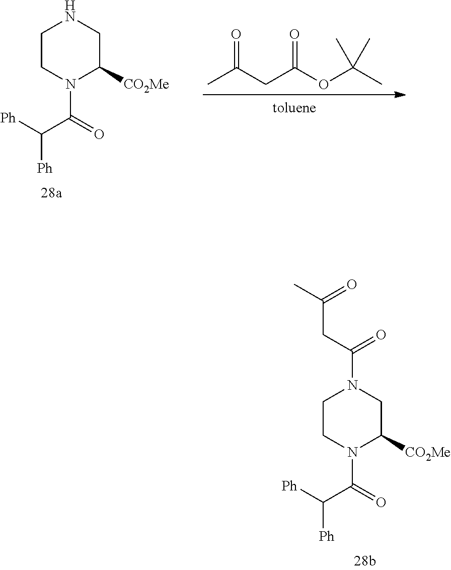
CC(CC(OC(C)(C)C)=O)=O.C1CN(C(=O)C([Ph])[Ph])C([CO2Me])CN1.C1CN(C(=O)C([Ph])[Ph])C([CO2Me])CN1C(=O)CC(=O)C
